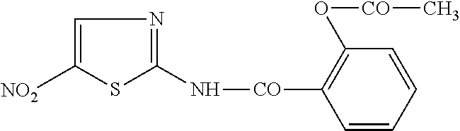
C1=C([NO2])SC(N[CO]C2=C(O[CO]C)C=CC=C2)=N1
